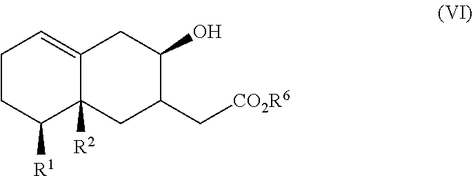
C1CC([R1])C2([R2])C(=C1)CC(O)C(C[CO2R6])C2
